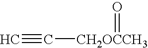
C#C[CH2OCCH3]=O
